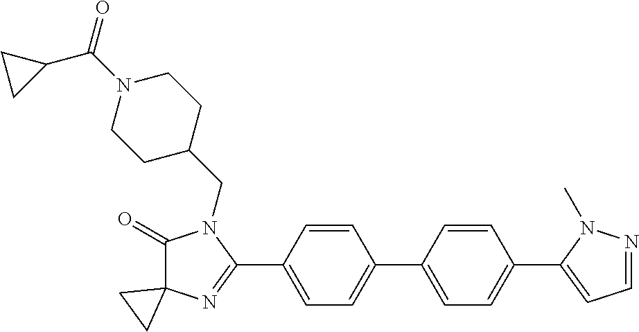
C1(=O)C2(N=C(C3=CC=C(C4=CC=C(C5=CC=NN5C)C=C4)C=C3)N1CC1CCN(C(=O)C3CC3)CC1)CC2
